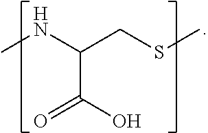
CNC(CSC)C(O)=O
